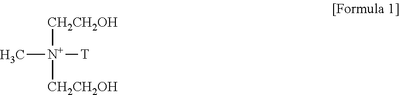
[CH2CH2OH][N+]([T])(C)[CH2CH2OH]
